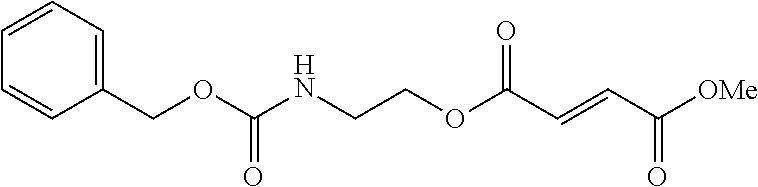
[OMe]C(C=CC(OCCNC(OCC1=CC=CC=C1)=O)=O)=O
